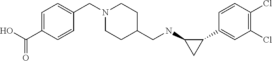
N1(CC2=CC=C(C(=O)O)C=C2)CCC(CNC2CC2C2=CC(Cl)=C(Cl)C=C2)CC1
